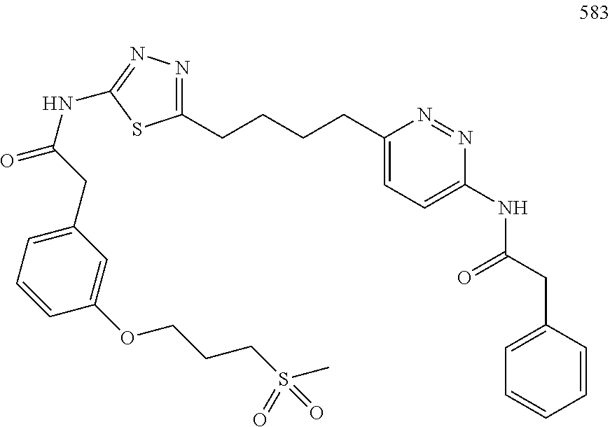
N(C1=NN=C(CCCCC2=CC=C(NC(CC3=CC=CC=C3)=O)N=N2)S1)C(=O)CC1=CC=CC(OCCCS(C)(=O)=O)=C1
